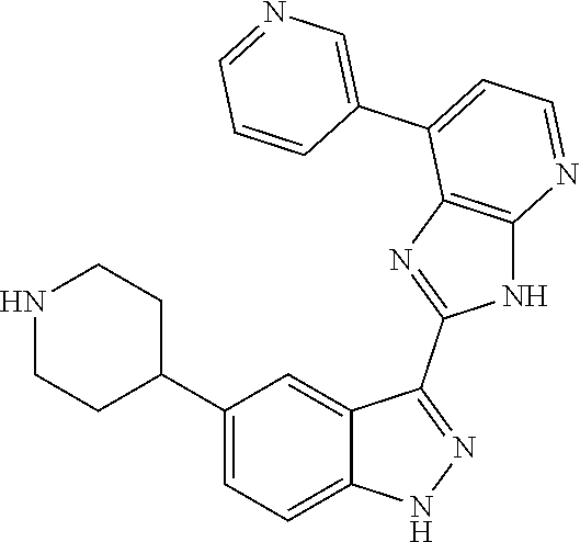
C1(C2=CC=C3C(=C2)C(C2=NC4=C(N2)N=CC=C4C2=CN=CC=C2)=NN3)CCNCC1
